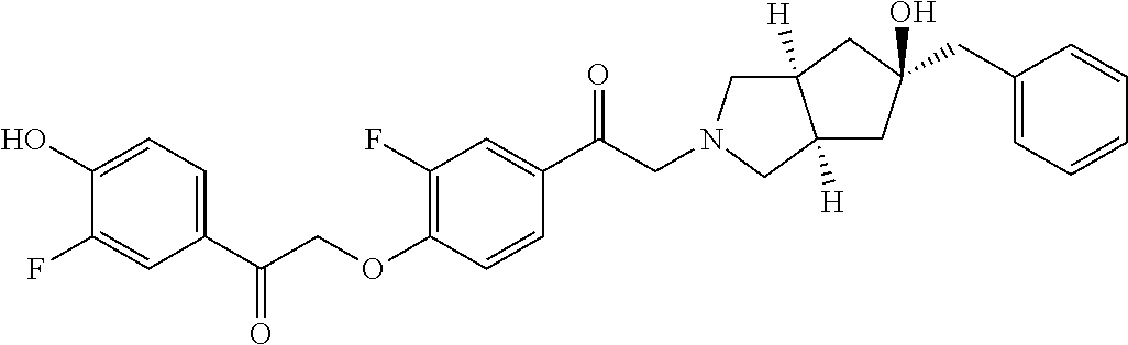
C12([H])CN(CC(=O)C3=CC(F)=C(OCC(=O)C4=CC=C(O)C(F)=C4)C=C3)CC1([H])CC(O)(CC1=CC=CC=C1)C2
